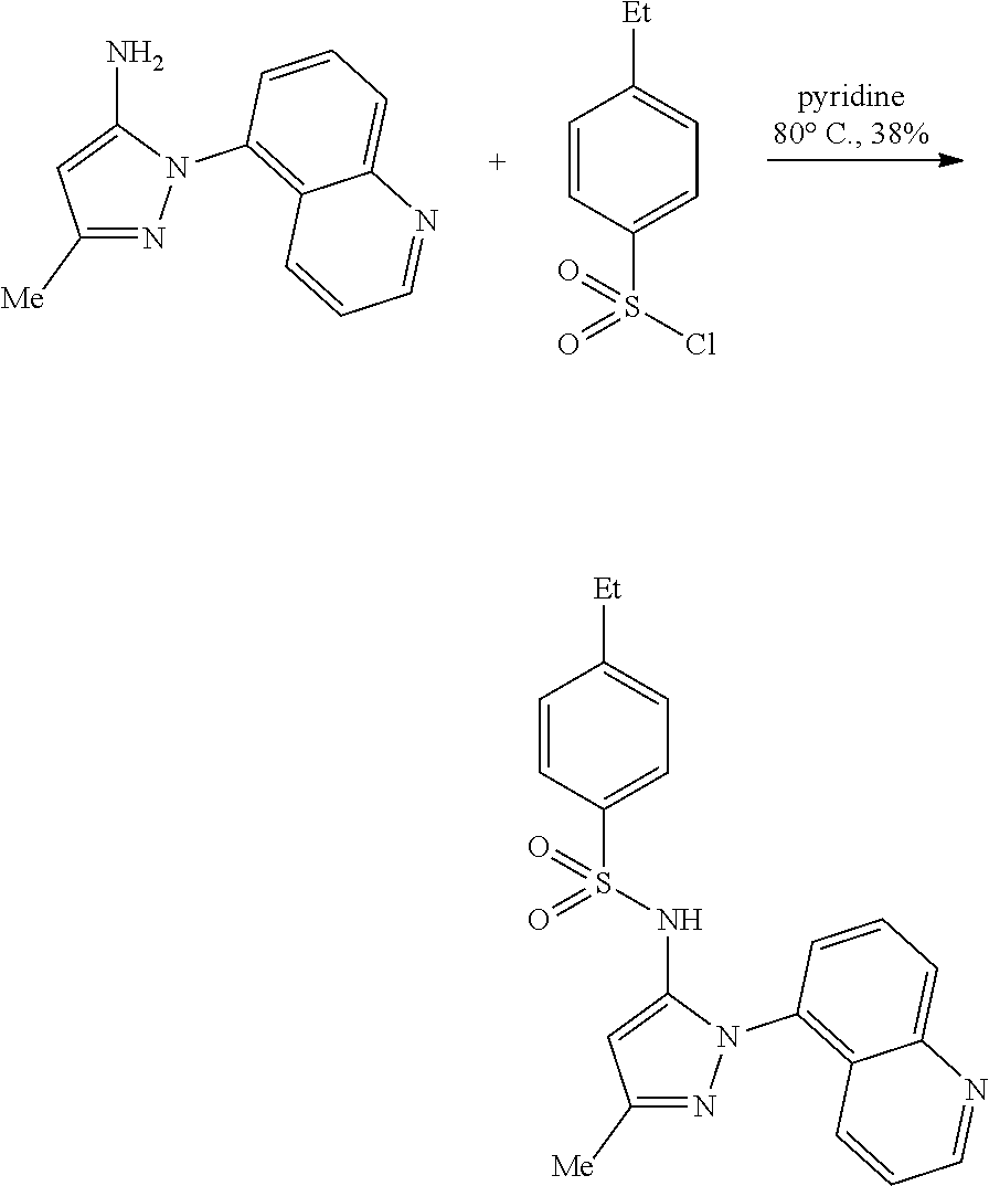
C1([Me])=NN(C2=C3C(=CC=C2)N=CC=C3)C(N)=C1.C1=CC(S(Cl)(=O)=O)=CC=C1[Et].C1=CC(S(NC2=CC([Me])=NN2C2=C3C(=CC=C2)N=CC=C3)(=O)=O)=CC=C1[Et]
